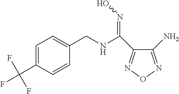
C(C1=CC=C(C(F)(F)F)C=C1)NC(=NO)C1=NON=C1N
